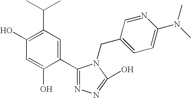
C1(O)=C(C(C)C)C=C(C2=NN=C(O)N2CC2=CC=C(N(C)C)N=C2)C(O)=C1
